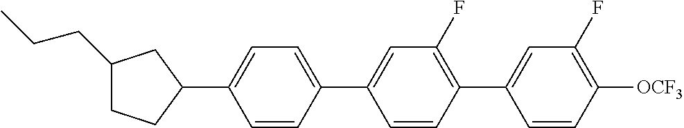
C1(CCC)CCC(C2=CC=C(C3=CC(F)=C(C4=CC(F)=C([OCF3])C=C4)C=C3)C=C2)C1
